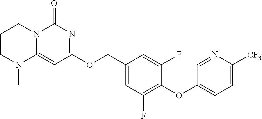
C1CN(C)C2=CC(OCC3=CC(F)=C(OC4=CC=C([CF3])N=C4)C(F)=C3)=NC(=O)N2C1
